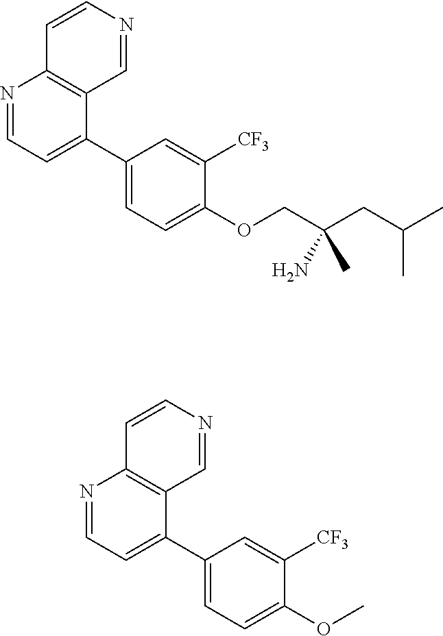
C1(C2=CC=NC3=C2C=NC=C3)=CC=C(OCC(CC(C)C)(C)N)C([CF3])=C1.C1(C2=CC=NC3=C2C=NC=C3)=CC=C(OC)C([CF3])=C1
